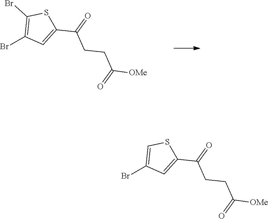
BrC1=C(Br)SC(C(=O)CCC([OMe])=O)=C1.BrC1=CSC(C(=O)CCC([OMe])=O)=C1
